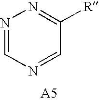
N1=CN=CC([R])=N1
